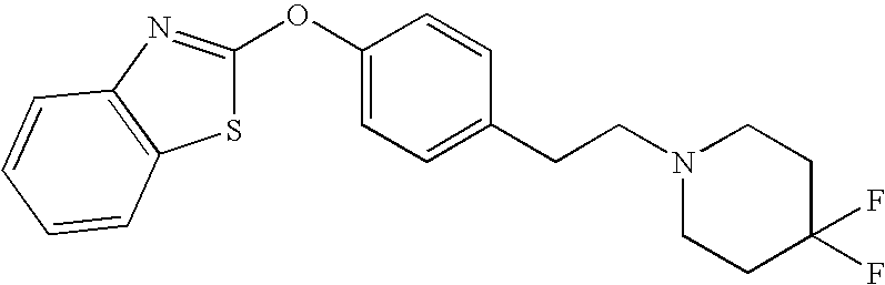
O(C1=CC=C(CCN2CCC(F)(F)CC2)C=C1)C1=NC2=C(S1)C=CC=C2
